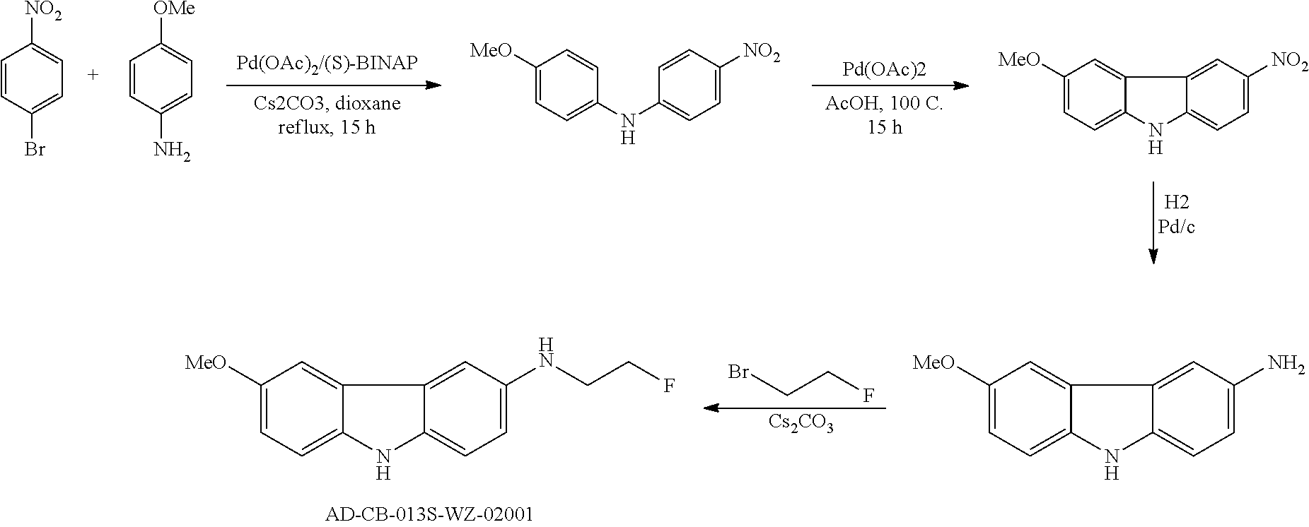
[Pd(OAc)2].C1=CC(Br)=CC=C1[NO2].C1=CC(N)=CC=C1[OMe].C1([MeO])=CC=C(NC2=CC=C([NO2])C=C2)C=C1.C1([MeO])=CC=C2C(=C1)C1=CC([NO2])=CC=C1N2.BrCCF.[Cs2CO3].C1([MeO])=CC=C2C(=C1)C1=CC(NCCF)=CC=C1N2.C1([MeO])=CC=C2C(=C1)C1=CC(N)=CC=C1N2
